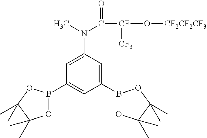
C1(B2OC(C)(C)C(C)(C)O2)=CC(B2OC(C)(C)C(C)(C)O2)=CC(N(C)C(=O)[CF]([CF3])O[CF2CF2CF3])=C1
